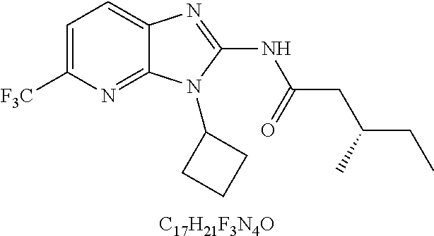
C1=C([F3C])N=C2C(=C1)N=C(NC(CC(CC)C)=O)N2C1CCC1.[C17H21F3N4O]
